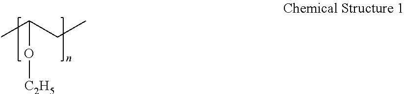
CC(CC)O[C2H5]
